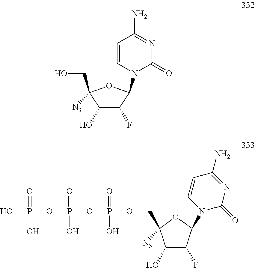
C1(O)C(F)C(N2C(=O)N=C(N)C=C2)OC1(COP(OP(OP(O)(=O)O)(=O)O)(=O)O)[N3].C1(O)C(F)C(N2C=CC(N)=NC2=O)OC1(CO)[N3]
